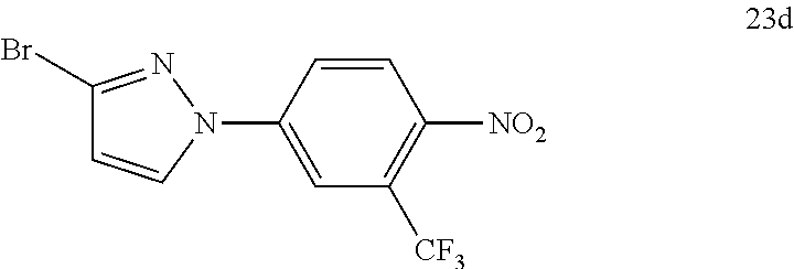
C1(Br)=NN(C2=CC([CF3])=C([NO2])C=C2)C=C1
